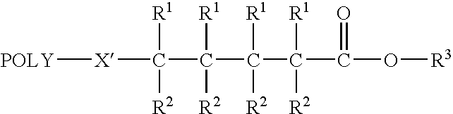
C([X][POLY])([R1])([R2])C([R1])([R2])C(C(C(O[R3])=O)([R1])[R2])([R1])[R2]
